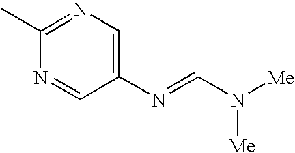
C1(N=CN([Me])[Me])=CN=C(C)N=C1
